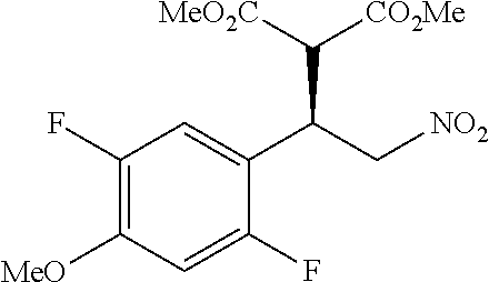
C1(F)=C([MeO])C=C(F)C(C(C[NO2])C([CO2Me])[MeO2C])=C1
